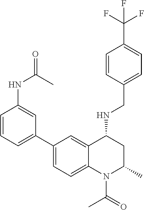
C(C1=CC=C(C(F)(F)F)C=C1)NC1CC(C)N(C(C)=O)C2=CC=C(C3=CC=CC(NC(=O)C)=C3)C=C12
